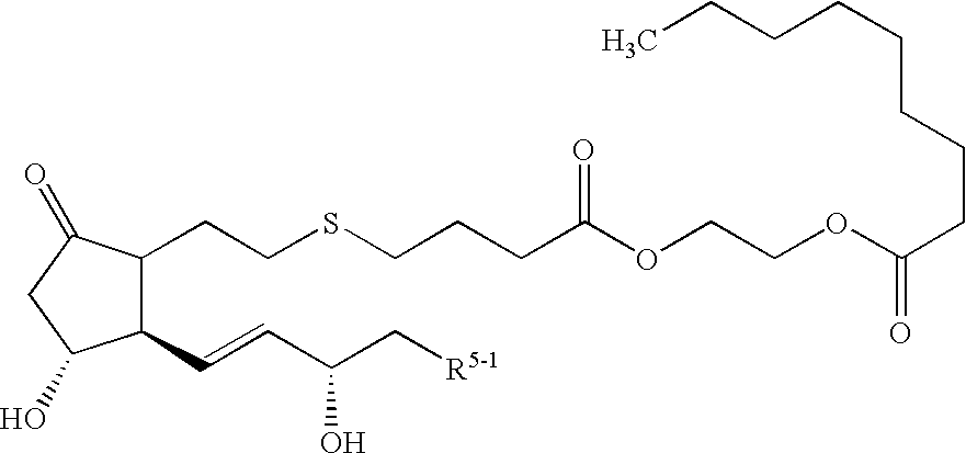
C1(C=CC(C[R5-1])O)C(CCSCCCC(OCCOC(CCCCCCCC)=O)=O)C(=O)CC1O
